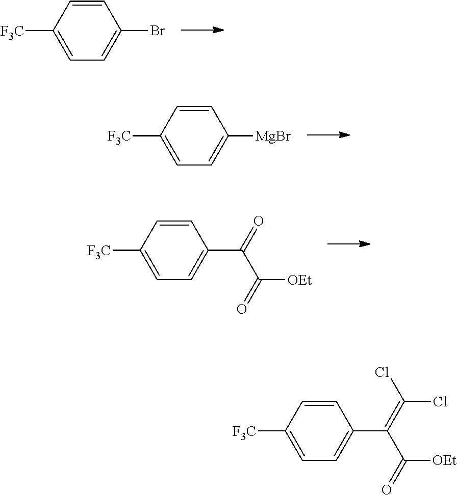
C1=C([F3C])C=CC(C(=O)C(=O)[OEt])=C1.C1=C([F3C])C=CC(C(=C(Cl)Cl)C(=O)[OEt])=C1.C1=C([F3C])C=CC([MgBr])=C1.C1=C([F3C])C=CC(Br)=C1
